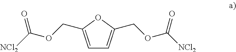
C1=C(COC([NCl2])=O)OC(COC([NCl2])=O)=C1
